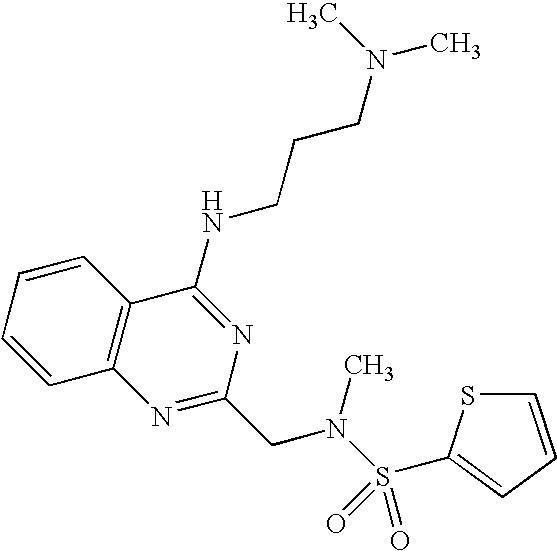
C1=CC=CC2=C1N=C(CN(S(=O)(=O)C1=CC=CS1)C)N=C2NCCCN(C)C
